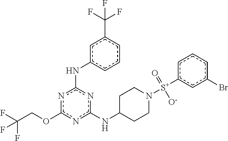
n1c(OCC(F)(F)F)nc(NC2CCN([S+](c3cc(Br)ccc3)(=O)[O-])CC2)nc1Nc1cccc(C(F)(F)F)c1
